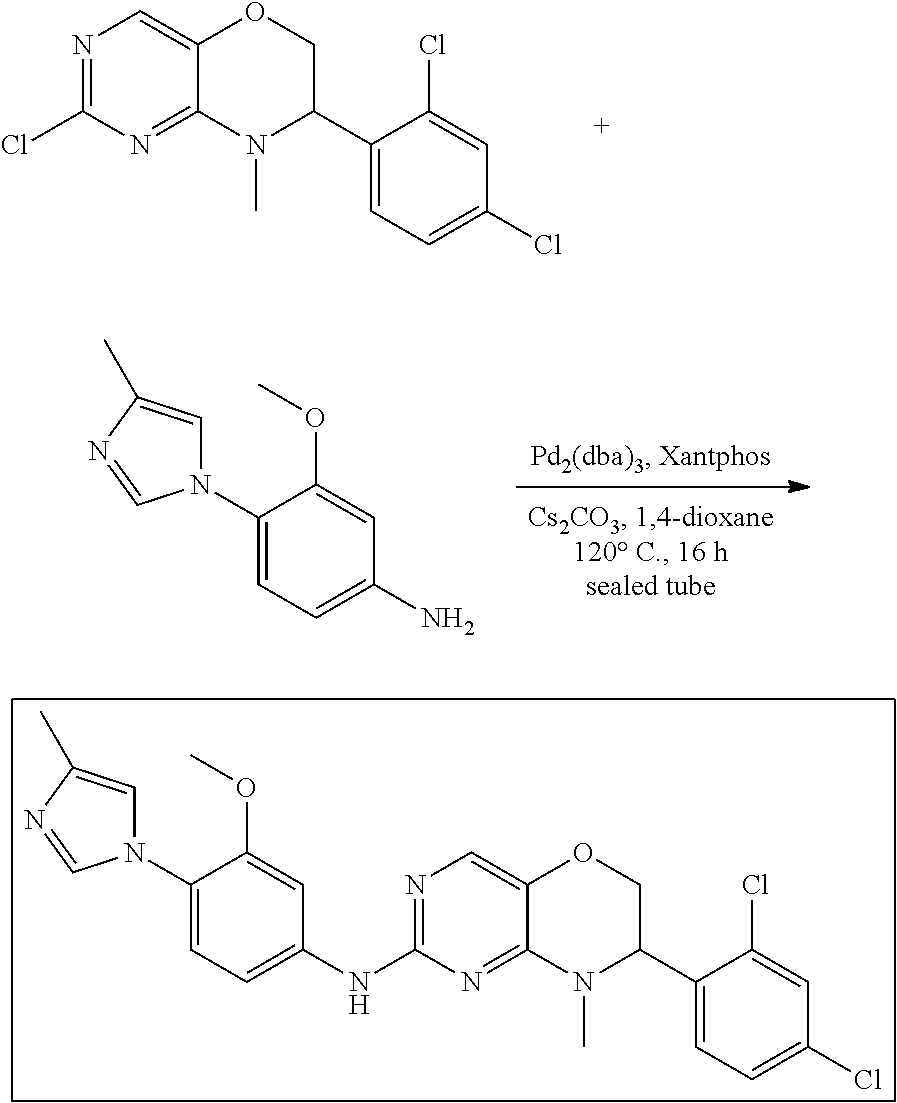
NC1=CC=C(N2C=C(C)N=C2)C(OC)=C1.N1=C(Cl)N=C2C(=C1)OCC(C1=CC=C(Cl)C=C1Cl)N2C.N1=C(NC2=CC=C(N3C=C(C)N=C3)C(OC)=C2)N=C2C(=C1)OCC(C1=CC=C(Cl)C=C1Cl)N2C
